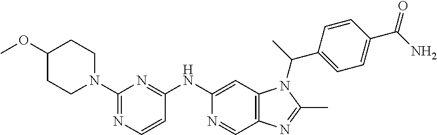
C1(OC)CCN(C2=NC=CC(NC3=CC4=C(C=N3)N=C(C)N4C(C)C3=CC=C(C(N)=O)C=C3)=N2)CC1
